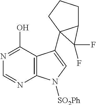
C1=NC2=C(C(O)=N1)C(C13C(CCC1)C3(F)F)=CN2[SO2Ph]
